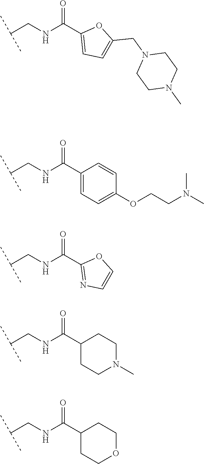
C(CNC(C1=CC=C(CN2CCN(C)CC2)O1)=O)(C)C.C(CNC(C1=CC=C(OCCN(C)C)C=C1)=O)(C)C.C(CNC(C1=NC=CO1)=O)(C)C.C(CNC(C1CCN(C)CC1)=O)(C)C.C(CNC(C1CCOCC1)=O)(C)C
